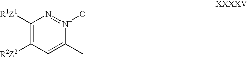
C1([R1Z1])=C([R2Z2])C=C(C)[N+]([O-])=N1
